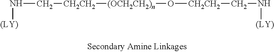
N(C[CH2CH2][(OCH2CH2)n]O[CH2CH2]CN[(LY)])[(LY)]
